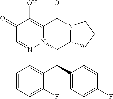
C1=CC=C(F)C(C(C2=CC=C(F)C=C2)C2C3N(C(=O)C4=C(O)C(=O)C=NN24)CCC3)=C1
